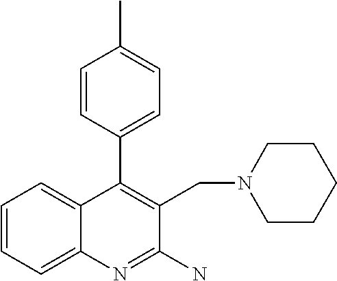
C1=CC(C2=C(CN3CCCCC3)C(N)=NC3=CC=CC=C23)=CC=C1C
